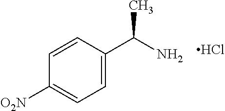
C1=C(C(N)C)C=CC([O2N])=C1.Cl
